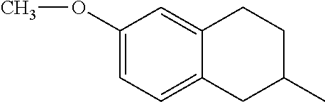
C1=C(OC)C=C2C(=C1)CC(C)CC2
